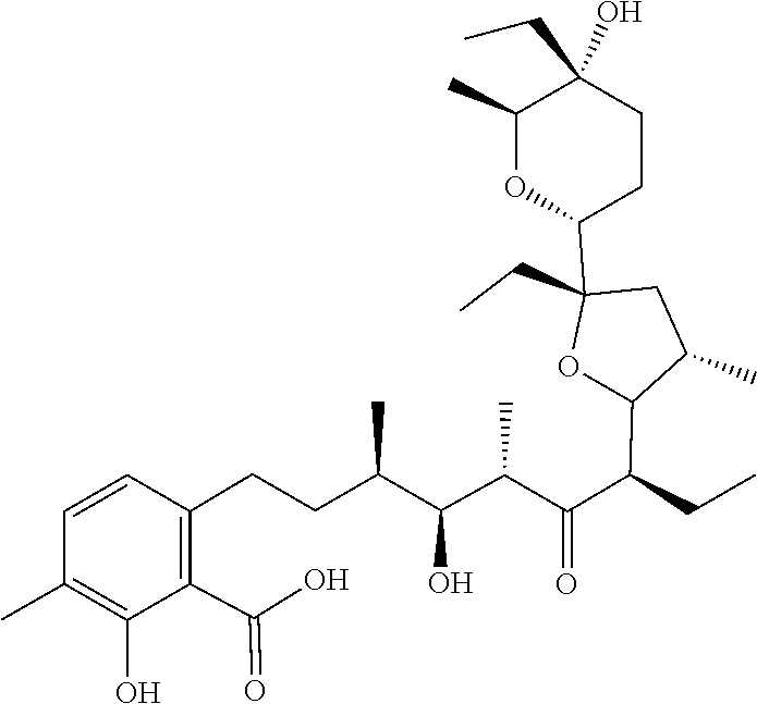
C1(C)=C(O)C(C(=O)O)=C(CCC(C)C(C(C(C(C2OC(CC)(C3CCC(CC)(O)C(C)O3)CC2C)CC)=O)C)O)C=C1
